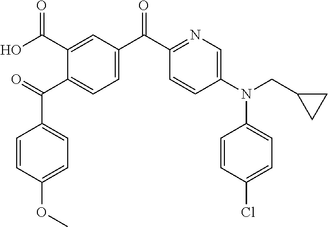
O=C(C1=CC=C(C(C2=NC=C(N(CC3CC3)C3=CC=C(Cl)C=C3)C=C2)=O)C=C1C(O)=O)C1=CC=C(OC)C=C1
